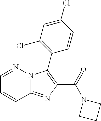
C12=NC(C(=O)N3CCC3)=C(C3=C(Cl)C=C(Cl)C=C3)N1N=CC=C2
